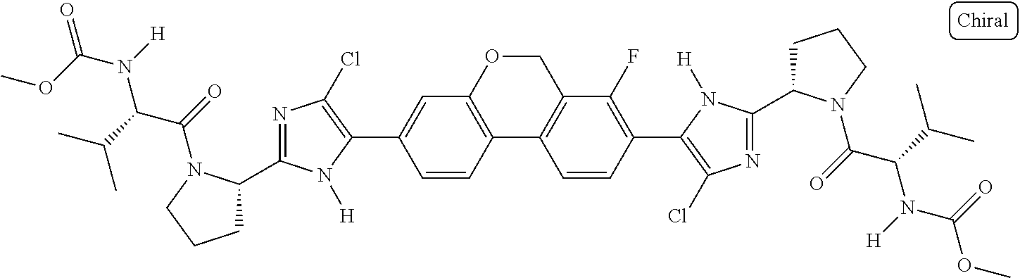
C1=CC2=C(C=C1C1=C(Cl)N=C(C3CCCN3C(=O)C(C(C)C)N([H])C(OC)=O)N1[H])OCC1=C2C=CC(C2=C(Cl)N=C(C3CCCN3C(=O)C(C(C)C)N([H])C(=O)OC)N2[H])=C1F
